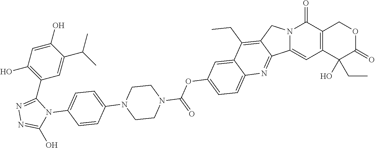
C12=C(C(O)(CC)C(=O)OC1)C=C1N(C2=O)CC2=C(CC)C3=CC(OC(=O)N4CCN(C5=CC=C(N6C(O)=NN=C6C6=C(O)C=C(O)C(C(C)C)=C6)C=C5)CC4)=CC=C3N=C12
